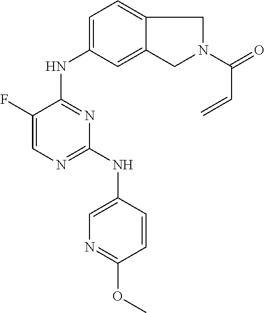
C1=CC(NC2=NC=C(F)C(NC3=CC=C4C(=C3)CN(C(=O)C=C)C4)=N2)=CN=C1OC
